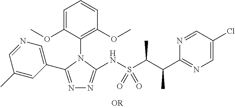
N1=C(C2=CN=CC(C)=C2)N(C2=C(OC)C=CC=C2OC)C(NS(C(C(C2=NC=C(Cl)C=N2)C)C)(=O)=O)=N1
